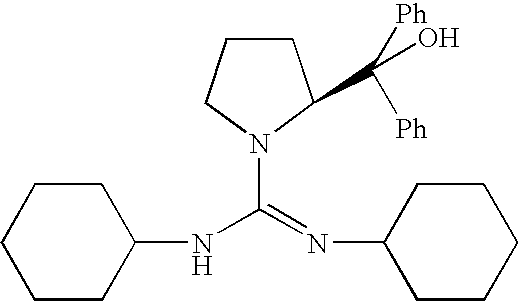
C1CC(NC(=NC2CCCCC2)N2C(C([Ph])([Ph])O)CCC2)CCC1
